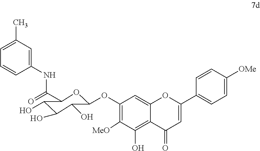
C1=C(C)C=C(NC(=O)C2OC(OC3=C([MeO])C(O)=C4C(=C3)OC(C3=CC=C([OMe])C=C3)=CC4=O)C(O)C(O)C2O)C=C1
